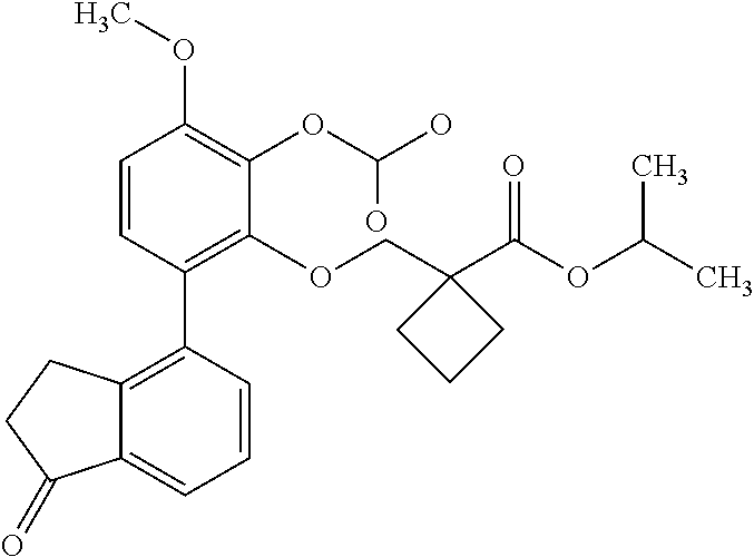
C1=CC(C2=C3C(=CC=C2)C(=O)CC3)=C(OCC2(C(OC(C)C)=O)CCC2)C(OC(O)O)=C1OC
